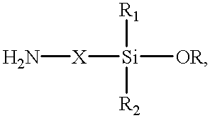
N[X][Si]([R1])([R2])[OR]
